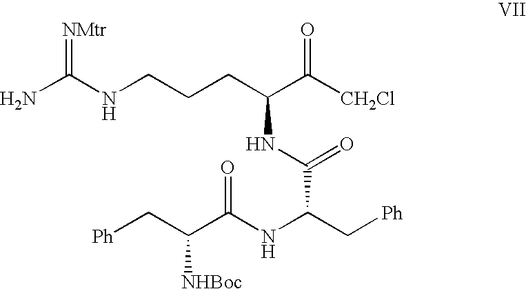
NC(NCCCC(C([CH2Cl])=O)NC(=O)C(C[Ph])NC(C(C[Ph])[NHBoc])=O)=[NMtr]
